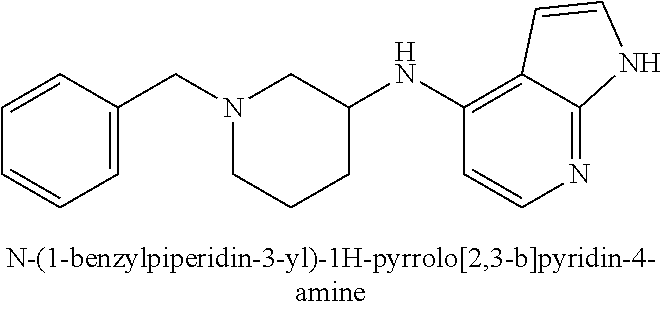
N1(CC2=CC=CC=C2)CCCC(NC2=C3C(=NC=C2)NC=C3)C1
